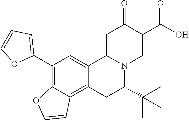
C1(C2=CC=CO2)=C2C(=C3C(=C1)C1=CC(=O)C(C(O)=O)=CN1C(C(C)(C)C)C3)C=CO2
